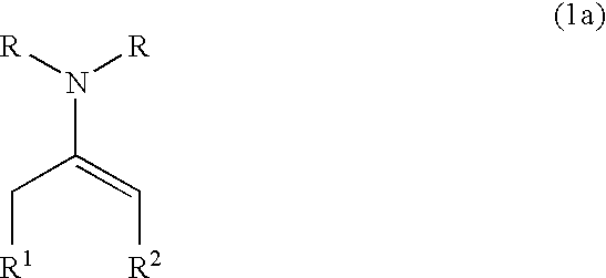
[R1]CC(N([R])[R])=C[R2]
